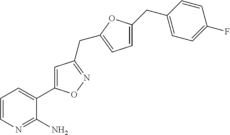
C1=CN=C(N)C(C2=CC(CC3=CC=C(CC4=CC=C(F)C=C4)O3)=NO2)=C1
